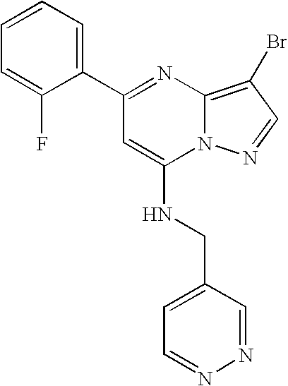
C1=CC=C(C2=NC3=C(Br)C=NN3C(NCC3=CC=NN=C3)=C2)C(F)=C1
